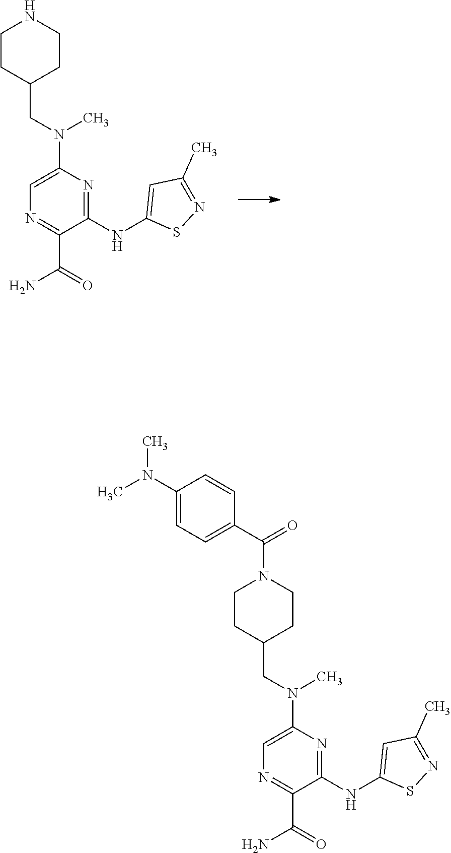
C1=C(N(CC2CCNCC2)C)N=C(NC2=CC(C)=NS2)C(C(=O)N)=N1.C1=C(N(CC2CCN(C(=O)C3=CC=C(N(C)C)C=C3)CC2)C)N=C(NC2=CC(C)=NS2)C(C(=O)N)=N1
